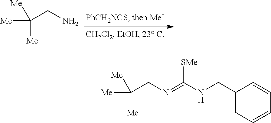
[Me]C([Me])([Me])CN.[Me]C([Me])([Me])CN=C(NCC1=CC=CC=C1)[SMe]
